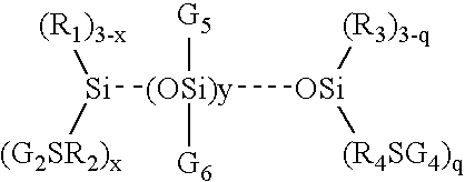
[Si]([(OSi)y]([OSi]([(R3)3-q])[(R4SG4)q])([G6])[G5])([(R1)3-x])[(G2SR2)x]
